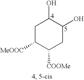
C1C([MeOOC])C([COOMe])CC(O)C1O
